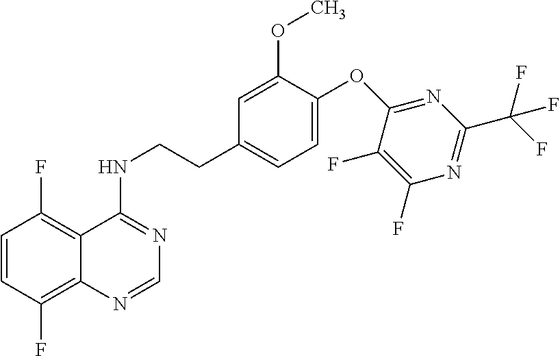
C1=CC(F)=C2C(=C1F)C(NCCC1=CC=C(OC3=NC(C(F)(F)F)=NC(F)=C3F)C(OC)=C1)=NC=N2
